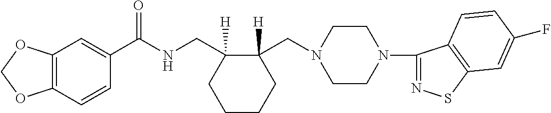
C12=C(C=CC(C(NCC3([H])CCCCC3(CN3CCN(C4=NSC5=C4C=CC(F)=C5)CC3)[H])=O)=C1)OCO2
